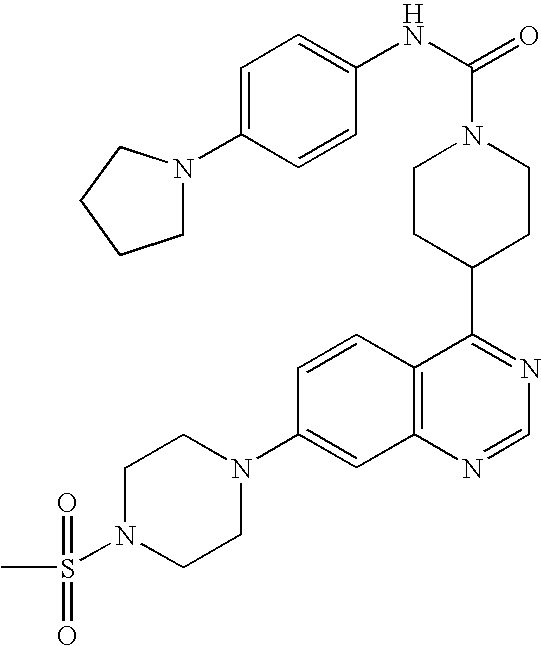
C1CC(C2=NC=NC3=C2C=CC(N2CCN(S(=O)(=O)C)CC2)=C3)CCN1C(=O)NC1=CC=C(N2CCCC2)C=C1
